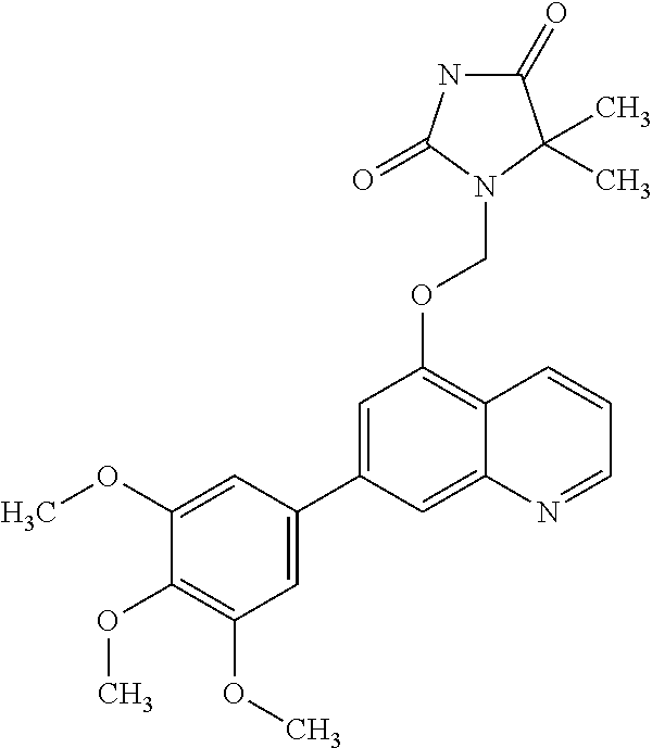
C1=C(C2=CC(OCN3C(=O)NC(=O)C3(C)C)=C3C(=C2)N=CC=C3)C=C(OC)C(OC)=C1OC
